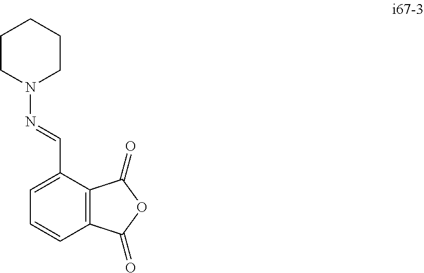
C1=C(C=NN2CCCCC2)C2=C(C=C1)C(=O)OC2=O
